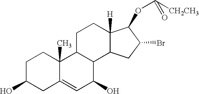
C1C(O)CC2=CC(O)C3C(C2(C)C1)CCC1([H])C3CC(Br)C1OC([CH2CH3])=O
